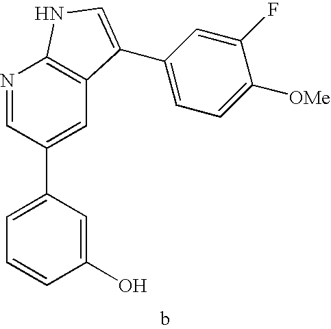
C1(O)=CC(C2=CC3=C(N=C2)NC=C3C2=CC=C([OMe])C(F)=C2)=CC=C1
